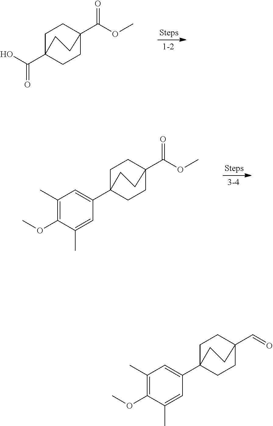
C1C2(C(O)=O)CCC(C(OC)=O)(C1)CC2.C1C2(C3=CC(C)=C(OC)C(C)=C3)CCC(C(OC)=O)(C1)CC2.C1C2(C3=CC(C)=C(OC)C(C)=C3)CCC(C=O)(C1)CC2
